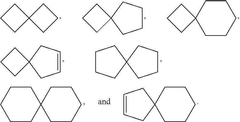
C1CC2(C1)CCC2.C1CC2(C1)CCCC2.C1CC2(C1)CCCCC2.C1=CCC2(C1)CCC2.C1CCC2(C1)CCCC2.C1CCCCC12CC=CC2.C1CCC2(CC1)CCCCC2
